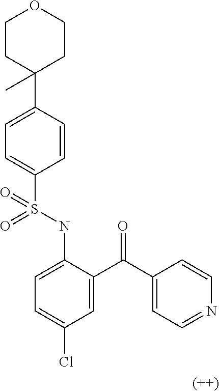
C1=C(C2(C)CCOCC2)C=CC(S(NC2=CC=C(Cl)C=C2C(C2=CC=NC=C2)=O)(=O)=O)=C1
